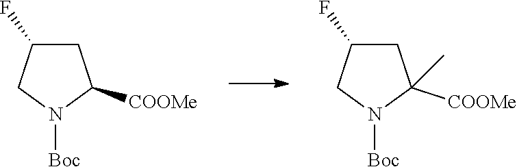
C1C(F)CN([Boc])C1[COOMe].C1C(F)CN([Boc])C1([COOMe])C
